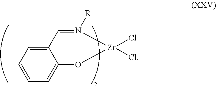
C1=CC=C2C(=C1)O[Zr](Cl)(Cl)N([R])=C2
